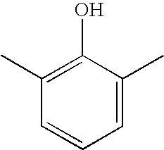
C1=C(C)C(O)=C(C)C=C1
